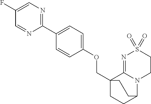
C(C12CCC(N3C1=NS(=O)(=O)CC3)CC2)OC1=CC=C(C2=NC=C(F)C=N2)C=C1
